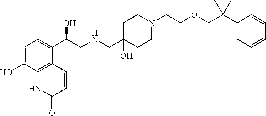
C1=C(O)C2=C(C(C(CNCC3(O)CCN(CCOCC(C4=CC=CC=C4)(C)C)CC3)O)=C1)C=CC(=O)N2
